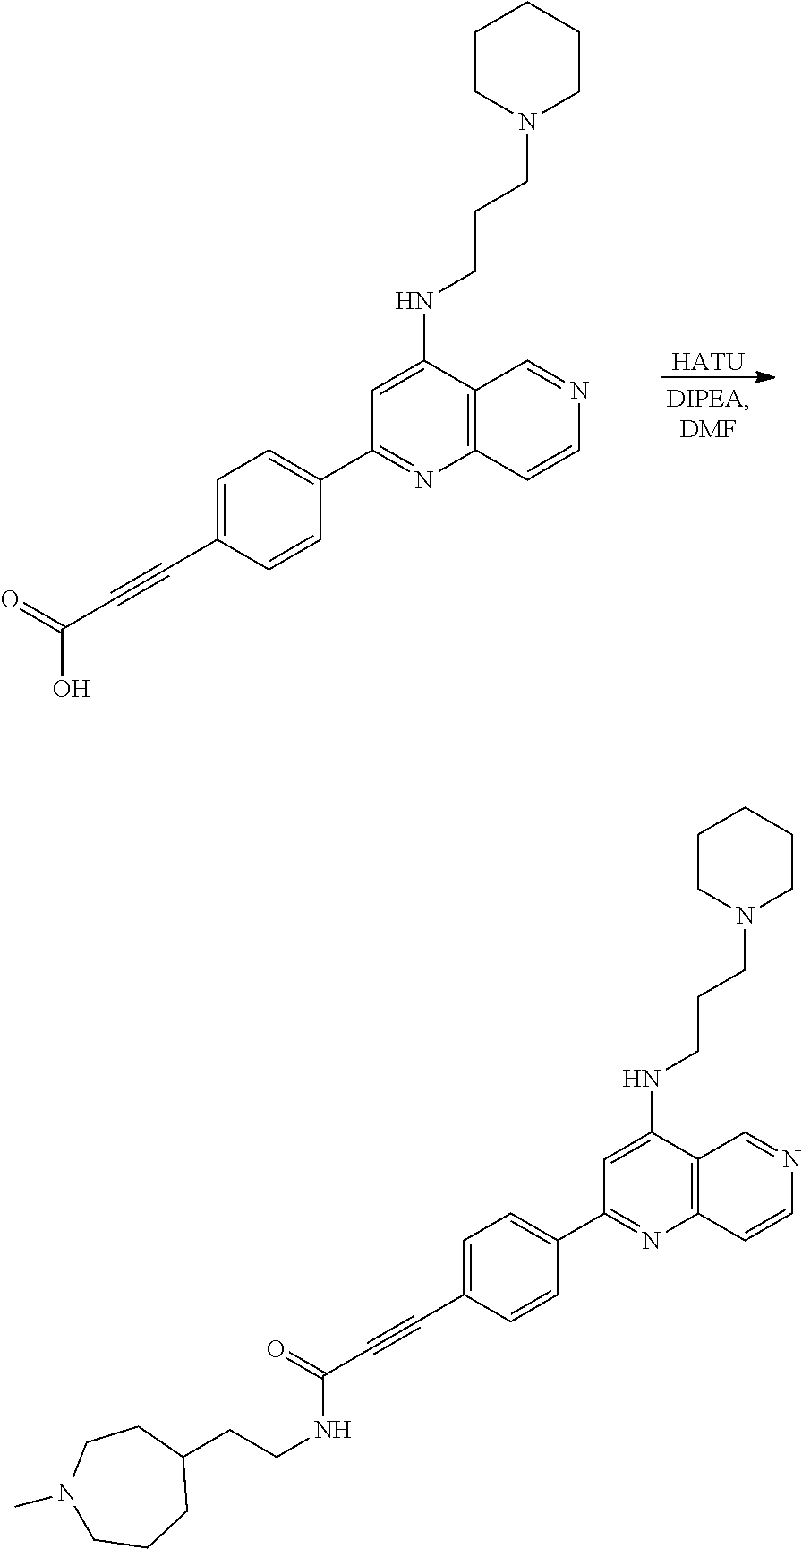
[HATU].C1=C(NCCCN2CCCCC2)C2=C(N=C1C1=CC=C(C#CC(=O)O)C=C1)C=CN=C2.C1=C(NCCCN2CCCCC2)C2=C(N=C1C1=CC=C(C#CC(=O)NCCC3CCN(C)CCC3)C=C1)C=CN=C2
